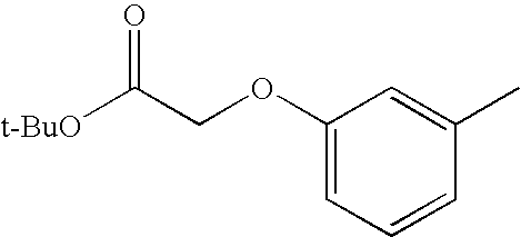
[t-BuO]C(COC1=CC=CC(C)=C1)=O
